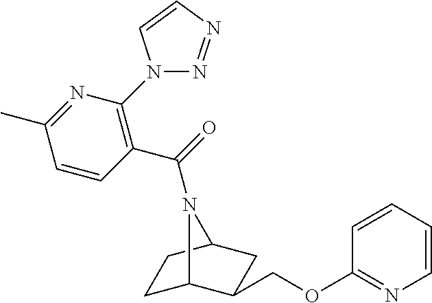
C1C2C(COC3=NC=CC=C3)CC(C1)N2C(=O)C1=C(N2N=NC=C2)N=C(C)C=C1
